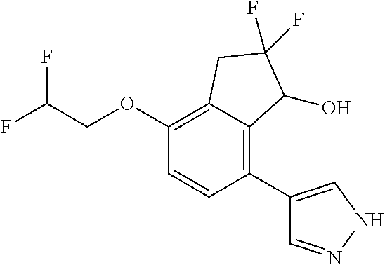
FC(COC1=C2C(=C(C3=CNN=C3)C=C1)C(O)C(F)(F)C2)F
